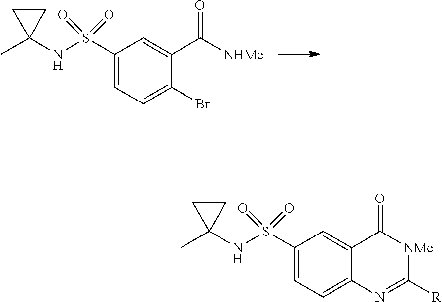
C1(S(NC2(C)CC2)(=O)=O)=CC=C(Br)C(C([NHMe])=O)=C1.C1(S(NC2(C)CC2)(=O)=O)=CC=C2C(=C1)C(=O)[NMe]C([R])=N2
